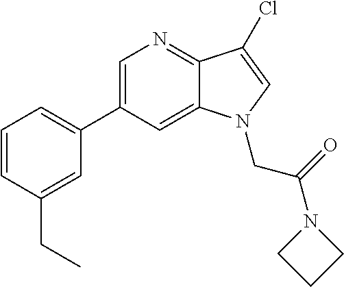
C1(C2=CN=C3C(=C2)N(CC(=O)N2CCC2)C=C3Cl)=CC=CC(CC)=C1
